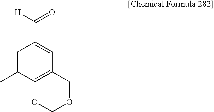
C1=C(C)C2=C(C=C1C(=O)[H])COCO2
